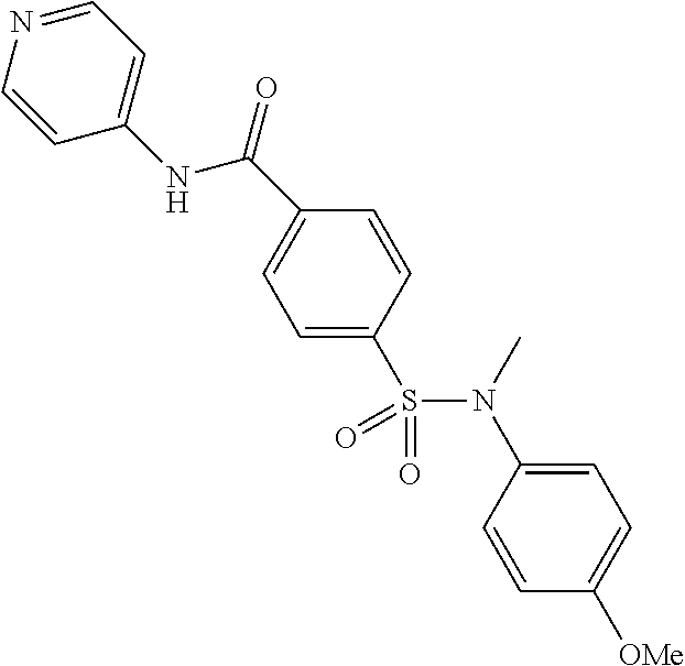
C1=C(S(N(C)C2=CC=C([OMe])C=C2)(=O)=O)C=CC(C(NC2=CC=NC=C2)=O)=C1
